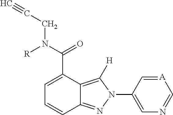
C12=NN(C3=CN=C[A]=C3)C([H])=C1C(C(N(CC#C)[R])=O)=CC=C2
